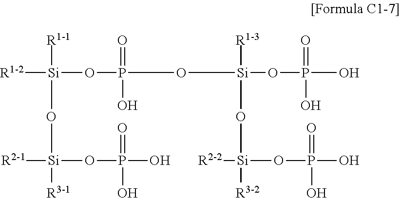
[R1-2][Si]([R1-1])(O[Si]([R3-1])(OP(=O)(O)O)[R2-1])OP(=O)(O)O[Si]([R1-3])(O[Si]([R3-2])(OP(O)(O)=O)[R2-2])OP(=O)(O)O
